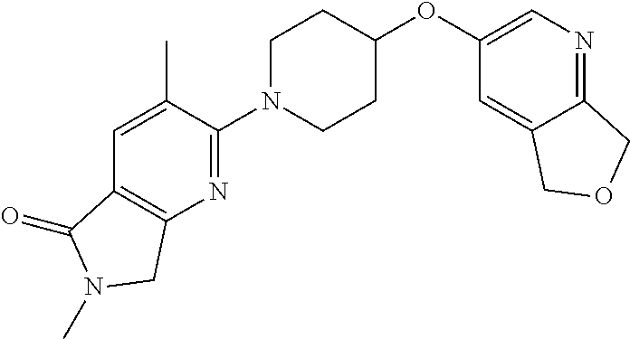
C1N(C2=NC3=C(C=C2C)C(=O)N(C)C3)CCC(OC2=CN=C3C(=C2)COC3)C1
